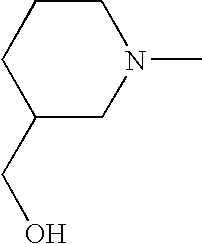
C1CCC(CO)CN1C
